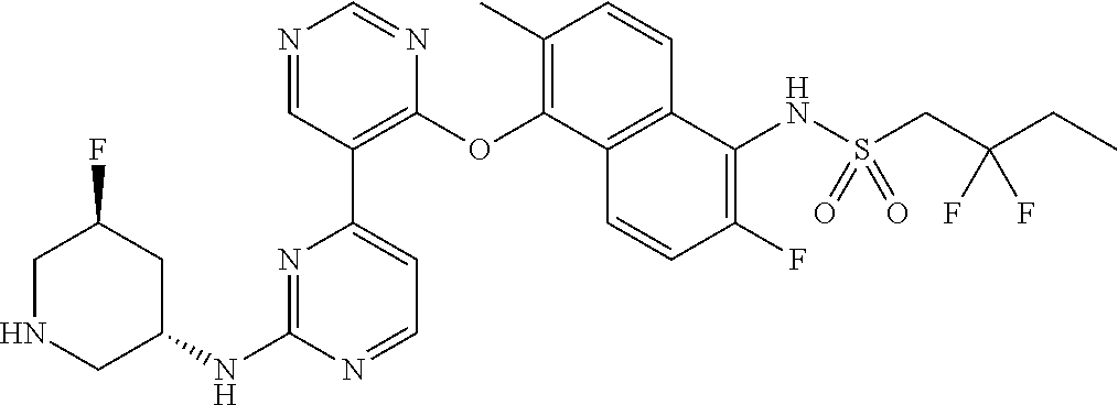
C1NCC(NC2=NC(C3=C(OC4=C(C)C=CC5=C4C=CC(F)=C5NS(=O)(=O)CC(CC)(F)F)N=CN=C3)=CC=N2)CC1F
